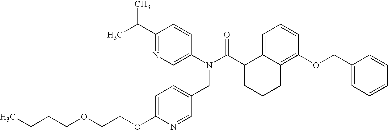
C1=C2C(=C(OCC3=CC=CC=C3)C=C1)CCCC2C(N(C1=CN=C(C(C)C)C=C1)CC1=CC=C(OCCOCCCC)N=C1)=O
